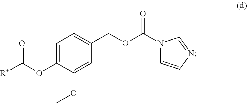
C1=C(OC([R*])=O)C(OC)=CC(COC(N2C=CN=C2)=O)=C1
